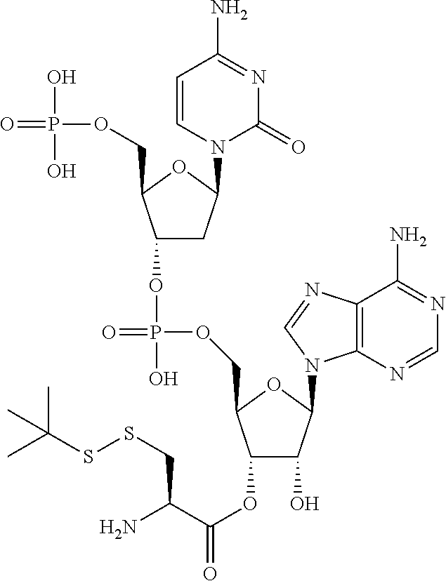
C1=CN(C2CC(OP(=O)(OCC3C(OC(=O)C(N)CSSC(C)(C)C)C(O)C(N4C5=C(N=C4)C(N)=NC=N5)O3)O)C(COP(=O)(O)O)O2)C(=O)N=C1N
